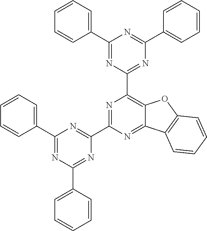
C1=CC=C(C2=NC(C3=CC=CC=C3)=NC(C3=NC(C4=NC(C5=CC=CC=C5)=NC(C5=CC=CC=C5)=N4)=C4C(=N3)C3=C(O4)C=CC=C3)=N2)C=C1
